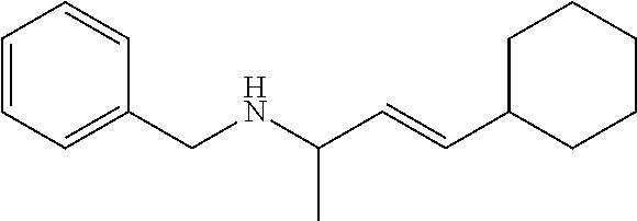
C1=CC=C(CNC(C=CC2CCCCC2)C)C=C1
